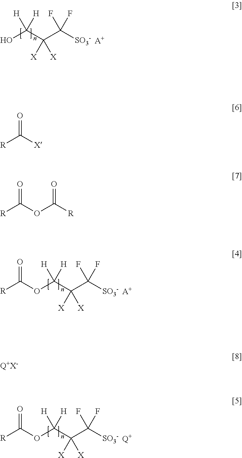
OC(C(C([SO3-])(F)F)([X])[X])([H])[H].[A+].O(C(C(C([SO3-])(F)F)([X])[X])([H])[H])C([R])=O.[A+].O(C(C(C([SO3-])(F)F)([X])[X])([H])[H])C([R])=O.[Q+].[R]C([X])=O.[R]C(OC([R])=O)=O.[Q+X-]
